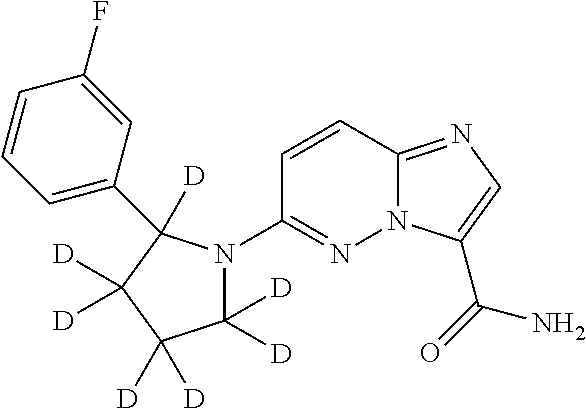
N12C(=NC=C1C(=O)N)C=CC(N1C([D])([D])C([D])([D])C([D])([D])C1([D])C1=CC=CC(F)=C1)=N2
